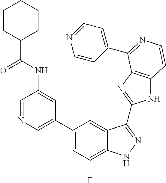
C1(C2=CN=CC(NC(C3CCCCC3)=O)=C2)=CC(F)=C2C(=C1)C(C1=NC3=C(N1)C=CN=C3C1=CC=NC=C1)=NN2
